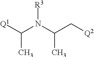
[Q1]C(N(C(C[Q2])C)[R3])C
